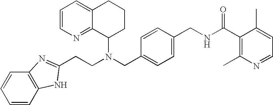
N(CC1=CC=C(CNC(C2=C(C)N=CC=C2C)=O)C=C1)(C1CCCC2=CC=CN=C12)CCC1=NC2=C(C=CC=C2)N1
